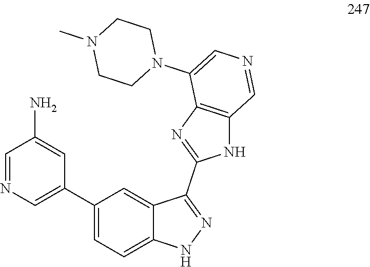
C12=CC(C3=CN=CC(N)=C3)=CC=C1NN=C2C1=NC2=C(N1)C=NC=C2N1CCN(C)CC1
